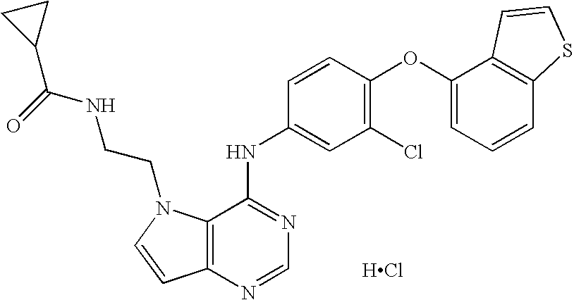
C12=C(N=CN=C1NC1=CC(Cl)=C(OC3=CC=CC4=C3C=CS4)C=C1)C=CN2CCNC(C1CC1)=O.[HCl]
